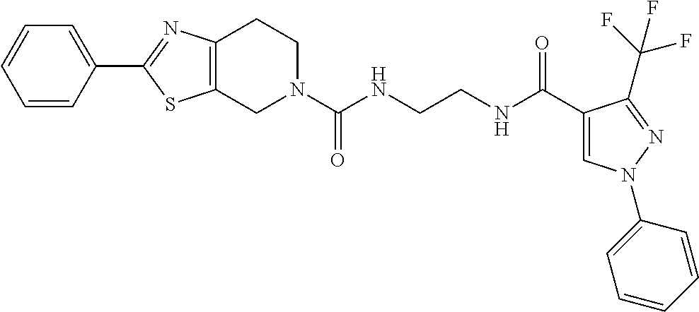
C12=C(CN(C(NCCNC(C3=CN(C4=CC=CC=C4)N=C3C(F)(F)F)=O)=O)CC1)SC(C1=CC=CC=C1)=N2
